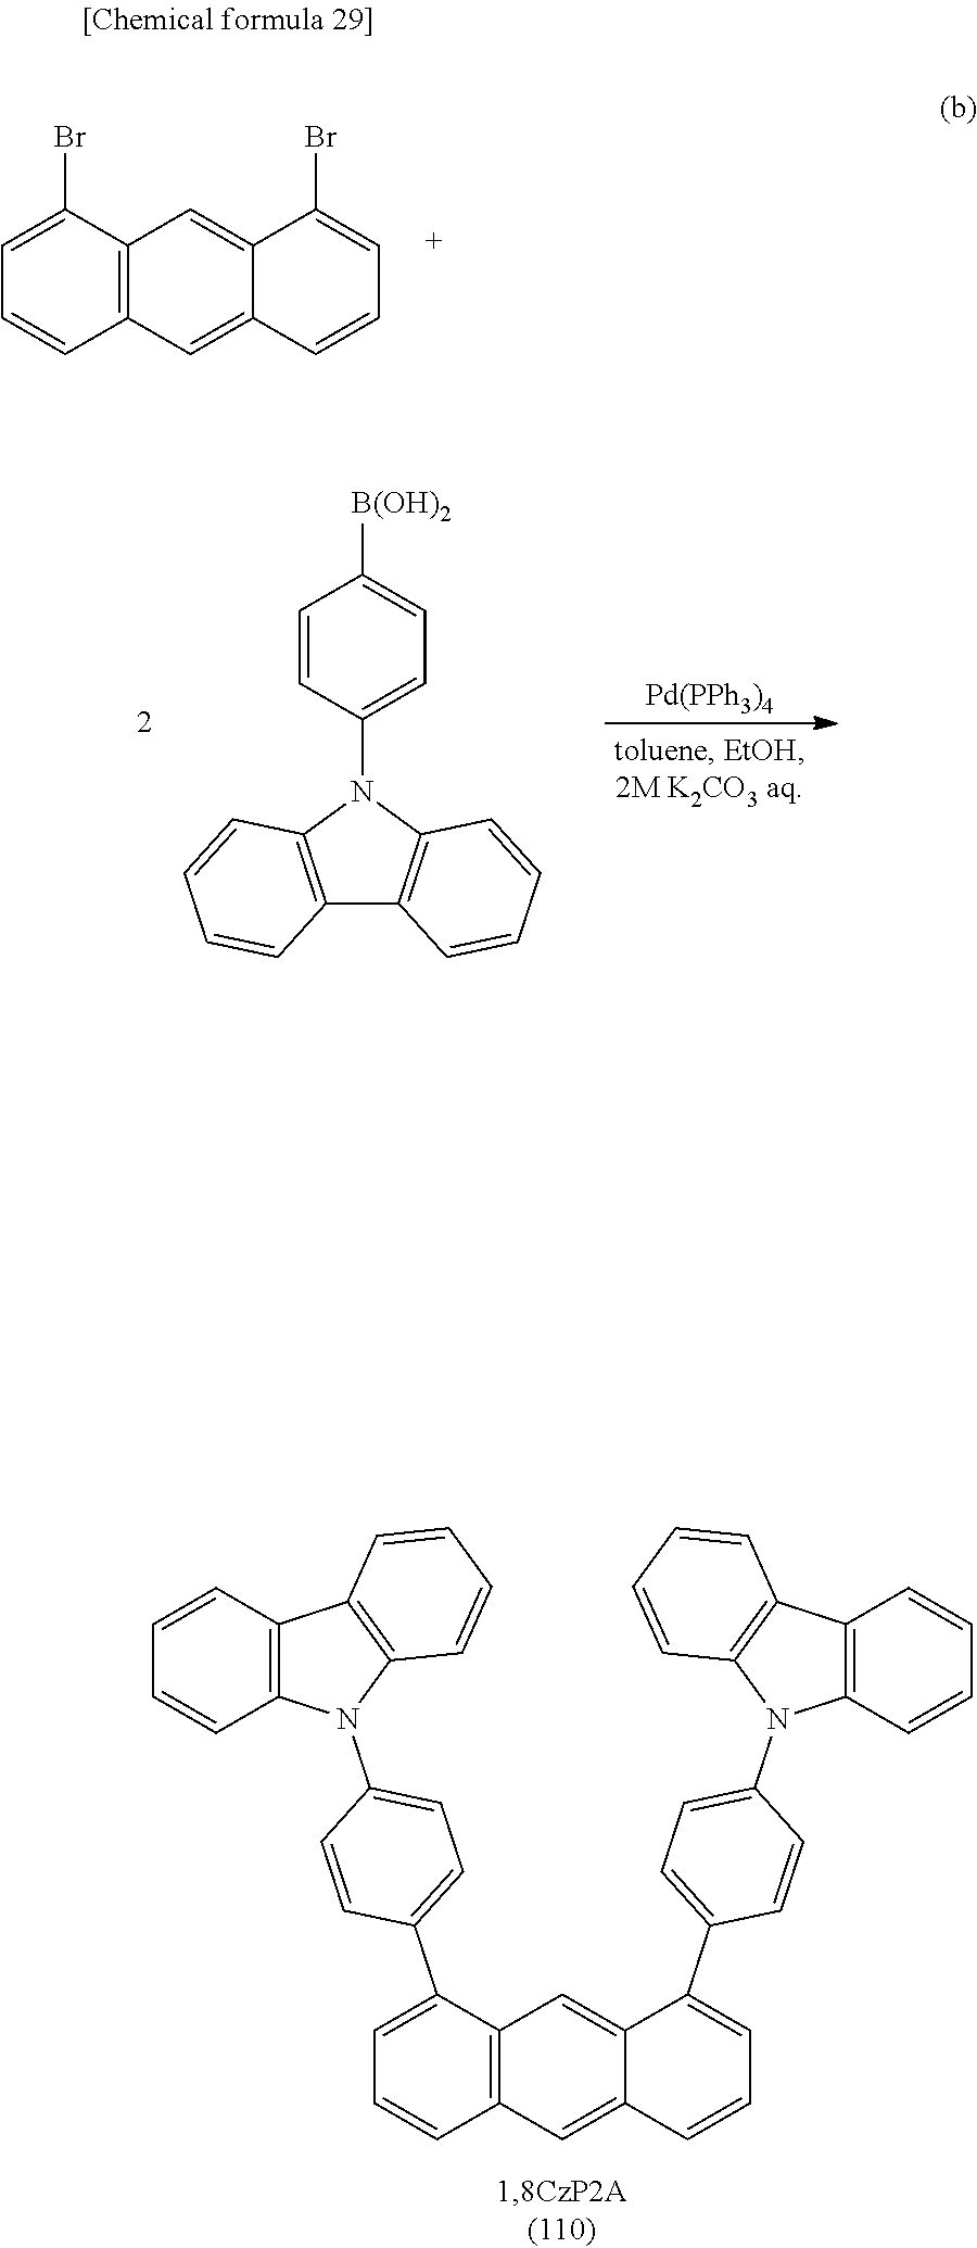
C1=C(Br)C2=C(C=C1)C=C1C(=C2)C(Br)=CC=C1.[Pd(PPh3)4].C12=C(N(C3=CC=C([B(OH)2])C=C3)C3=C1C=CC=C3)C=CC=C2.C1=C(C2=CC=C(N3C4=C(C=CC=C4)C4=C3C=CC=C4)C=C2)C2=CC3=C(C=C2C=C1)C=CC=C3C1=CC=C(N2C3=C(C=CC=C3)C3=C2C=CC=C3)C=C1
